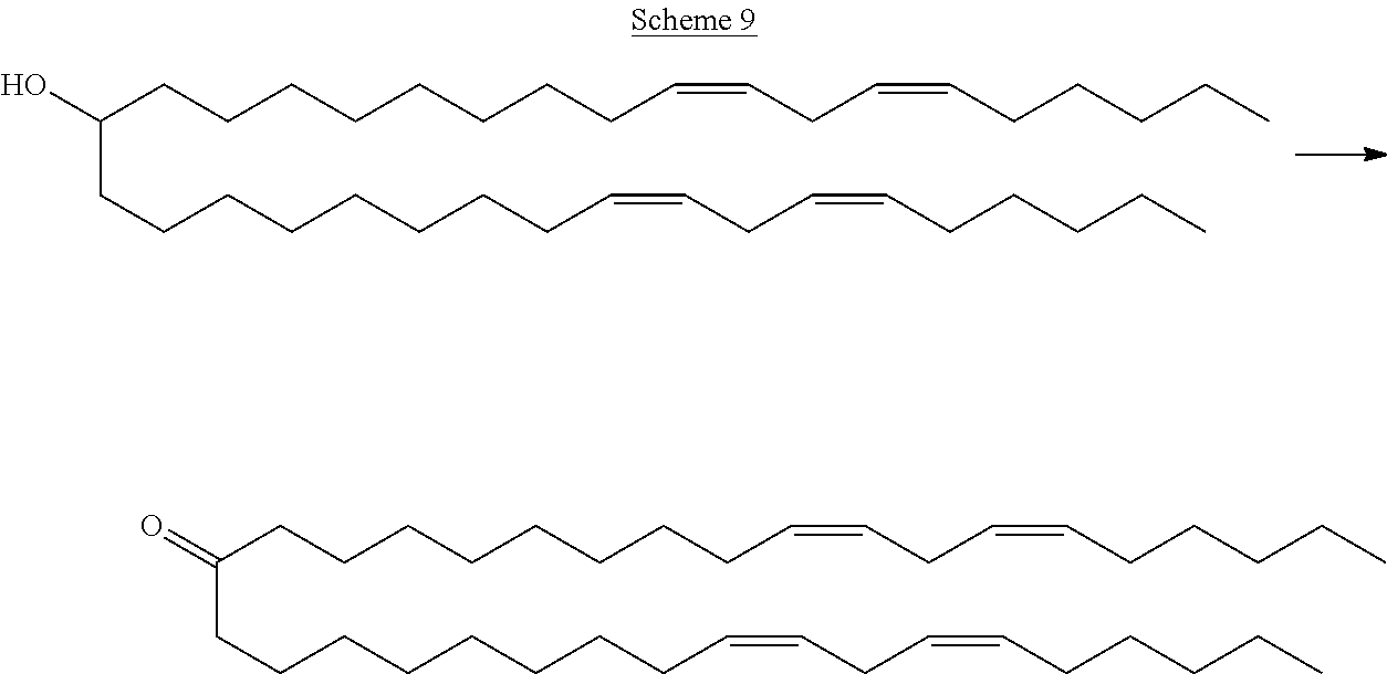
C(CCCCCCCCC=CCC=CCCCCC)(=O)CCCCCCCCC=CCC=CCCCCC.C(CCCCCCCCC=CCC=CCCCCC)(O)CCCCCCCCC=CCC=CCCCCC
